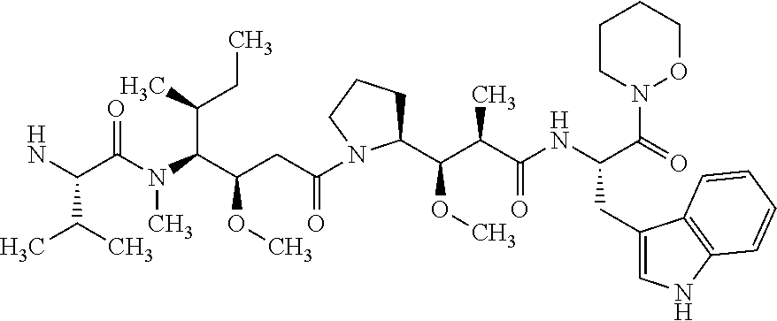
NC(C(N(C(C(CC(=O)N1C(C(C(C(NC(C(=O)N2OCCCC2)CC2=CNC3=C2C=CC=C3)=O)C)OC)CCC1)OC)C(C)CC)C)=O)C(C)C
